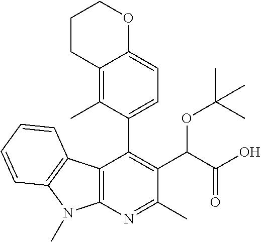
C12=C(N=C(C)C(C(C(O)=O)OC(C)(C)C)=C1C1=CC=C3C(=C1C)CCCO3)N(C)C1=C2C=CC=C1
